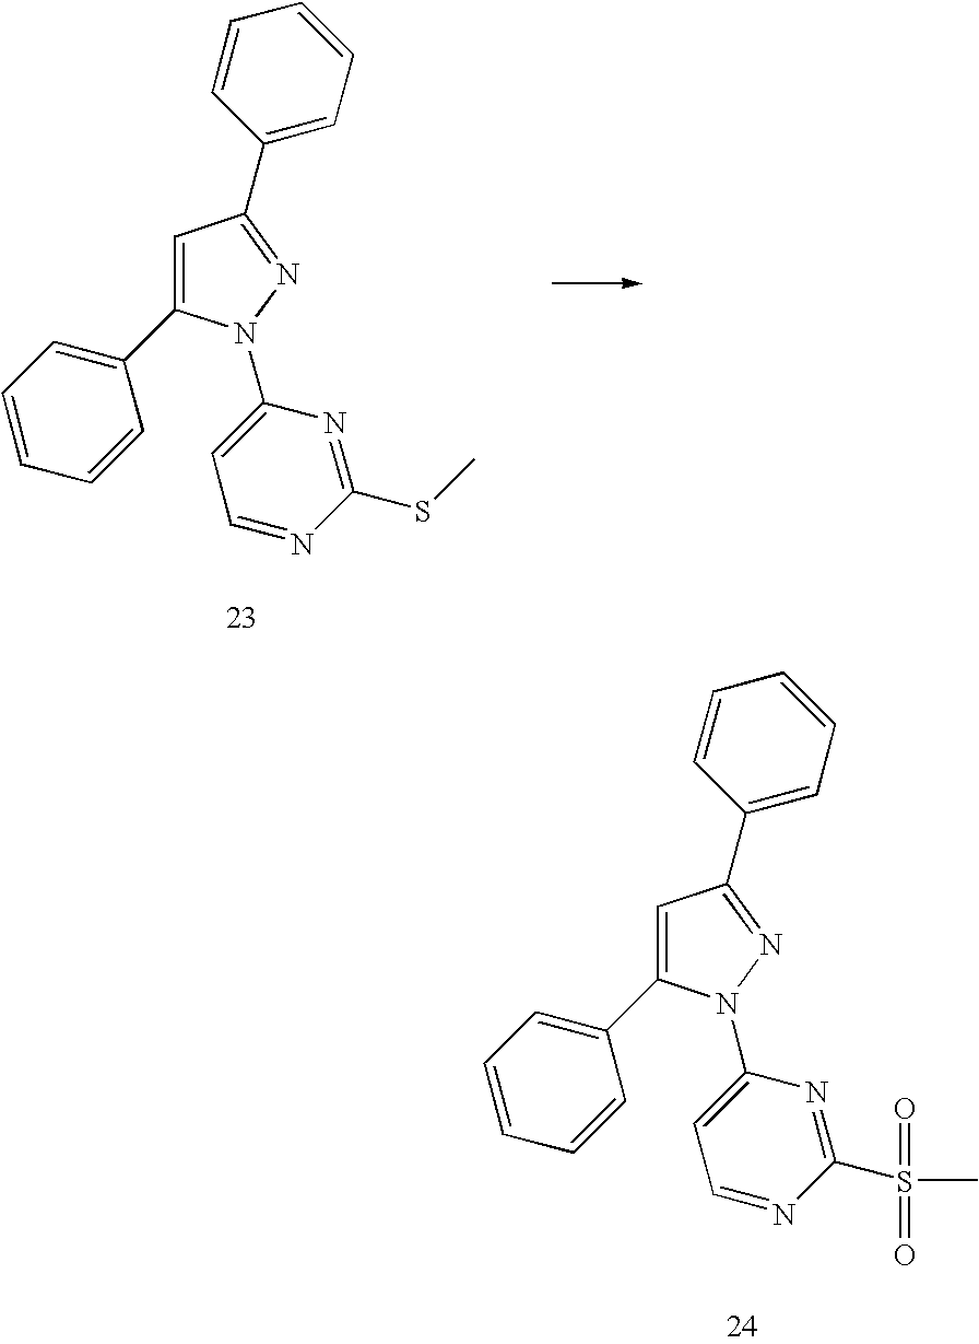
C1=C(C2=CC=CC=C2)N(C2=CC=NC(S(C)(=O)=O)=N2)N=C1C1=CC=CC=C1.C1=C(C2=CC=CC=C2)N(C2=CC=NC(SC)=N2)N=C1C1=CC=CC=C1
